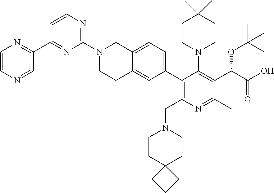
C1=CN=CC(C2=NC(N3CCC4=CC(C5=C(CN6CCC7(CC6)CCC7)N=C(C)C(C(C(=O)O)OC(C)(C)C)=C5N5CCC(C)(C)CC5)=CC=C4C3)=NC=C2)=N1
